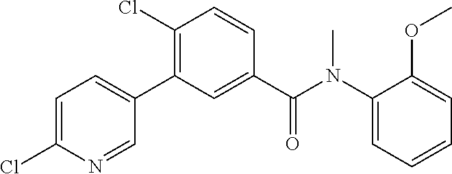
C1=C(Cl)N=CC(C2=C(Cl)C=CC(C(N(C3=CC=CC=C3OC)C)=O)=C2)=C1
